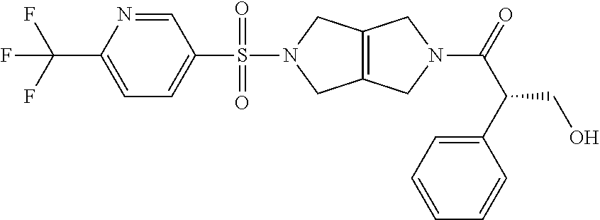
C12=C(CN(S(C3=CC=C(C(F)(F)F)N=C3)(=O)=O)C1)CN(C(=O)C(C1=CC=CC=C1)CO)C2
